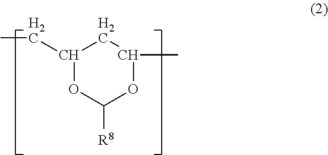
C1(CC)OC([R8])OC(C)C1
